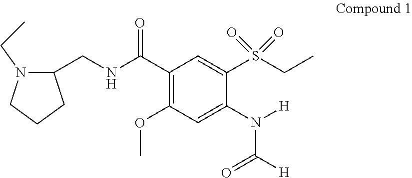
C1(N([H])C([H])=O)=CC(OC)=C(C(NCC2N(CC)CCC2)=O)C=C1S(CC)(=O)=O
